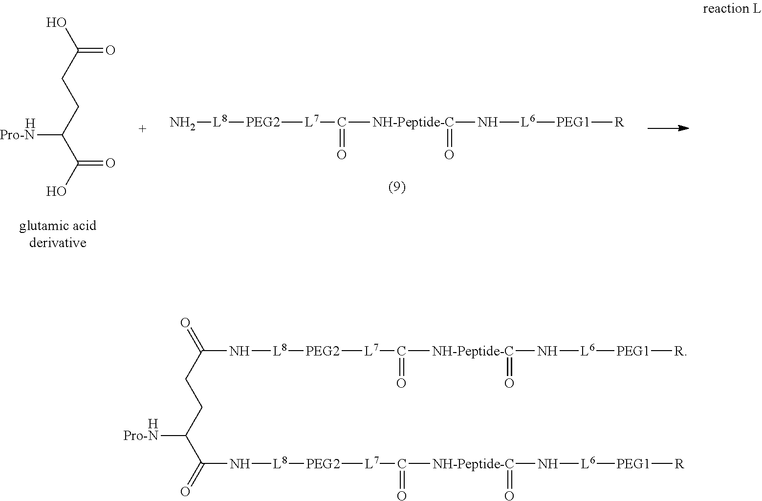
OC(CCC(C(O)=O)[Pro-N])=O.[H].N[L8][PEG2][L7]C(=O)[NH-Peptide-C](=O)N[L6][PEG1][R].[H].N([L8][PEG2][L7]C(=O)[NH-Peptide-C](=O)N[L6][PEG1][R])C(=O)CCC(C(=O)N[L8][PEG2][L7]C(=O)[NH-Peptide-C](=O)N[L6][PEG1][R])[Pro-N]
